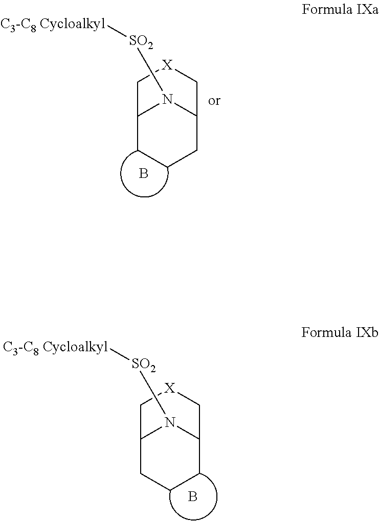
[C3-C8 Cycloalkyl][SO2]N1C2CCCC1C[X]C2.B.[C3-C8 Cycloalkyl][SO2]N1C2CCCC1C[X]C2.B
